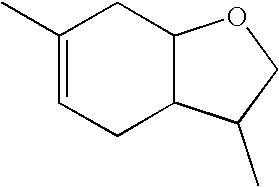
C1(C)=CCC2C(C1)OCC2C
